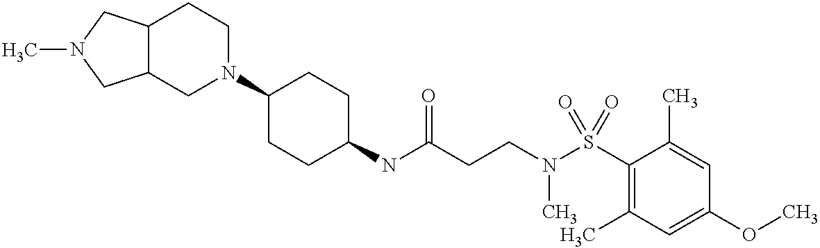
N(C(CCN(S(C1=C(C)C=C(OC)C=C1C)(=O)=O)C)=O)C1CCC(N2CCC3C(C2)CN(C)C3)CC1
